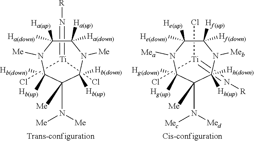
[Ti](=N[R])(Cl)Cl.C1([Hb(up)])([Hb(down)])N([Me])C([Ha(up)])([Ha(down)])C([Ha(up)])([Ha(down)])N([Me])C([Hb(up)])([Hb(down)])C1(N([Me])[Me])[Me].[Ti](Cl)(Cl)=N[R].C1([Hg(up)])([Hg(down)])N([Mea])C([He(up)])([He(down)])C([Hf(up)])([Hf(down)])N([Meb])C([Hh(up)])([Hh(down)])C1(N([Med])[Mec])[Me]
